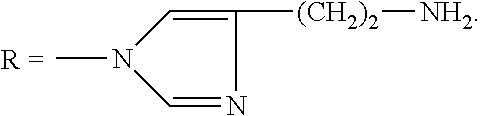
CN1C=C([(CH2)2][NH2])N=C1
